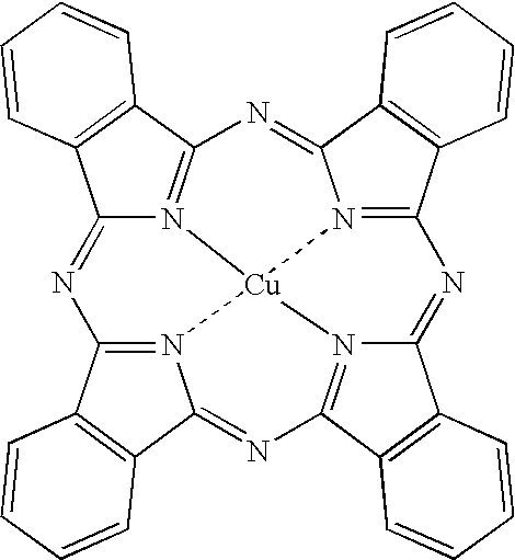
C12=NC3=N4C(=NC5=N6C(=NC7=N8C(=NC(=N1[Cu]846)C1=C2C=CC=C1)C1=C7C=CC=C1)C1=C5C=CC=C1)C1=C3C=CC=C1
